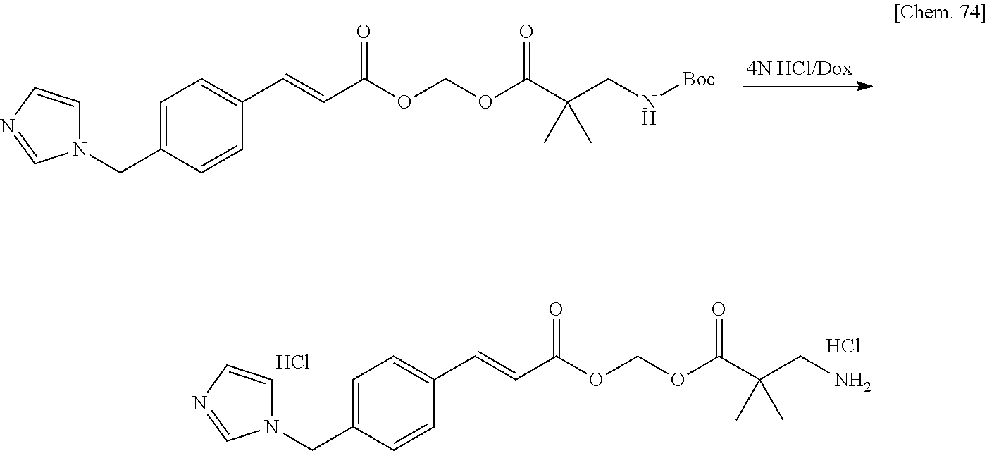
C1=C(CN2C=CN=C2)C=CC(C=CC(=O)OCOC(C(CN)(C)C)=O)=C1.Cl.Cl.C1=C(CN2C=CN=C2)C=CC(C=CC(=O)OCOC(C(CN[Boc])(C)C)=O)=C1
